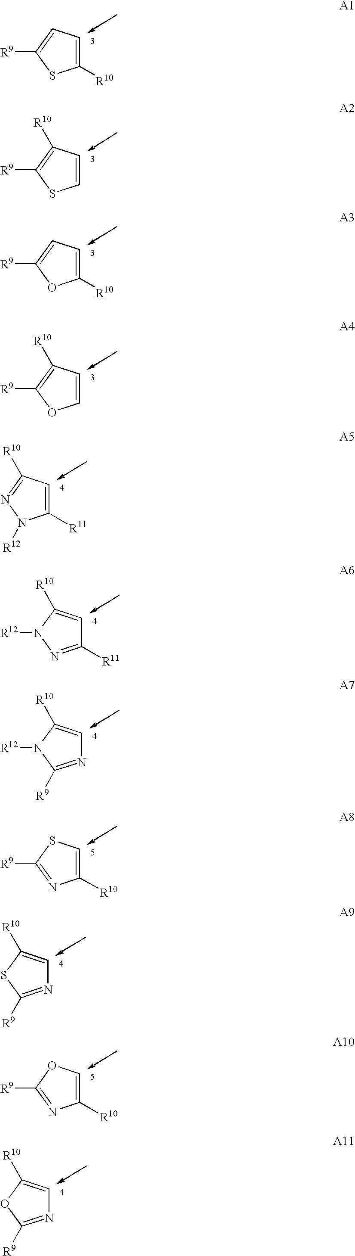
C1([R10])=CC=C([R9])S1.C1=CC([R10])=C([R9])S1.C1([R10])=CC=C([R9])O1.C1=CC([R10])=C([R9])O1.C1([R11])=CC([R10])=NN1[R12].N1=C([R9])N([R12])C([R10])=C1.N1=C([R9])SC([R10])=C1.N1=C([R9])OC([R10])=C1.C1([R11])=NN([R12])C([R10])=C1.C1([R10])=CSC([R9])=N1.C1([R10])=COC([R9])=N1
